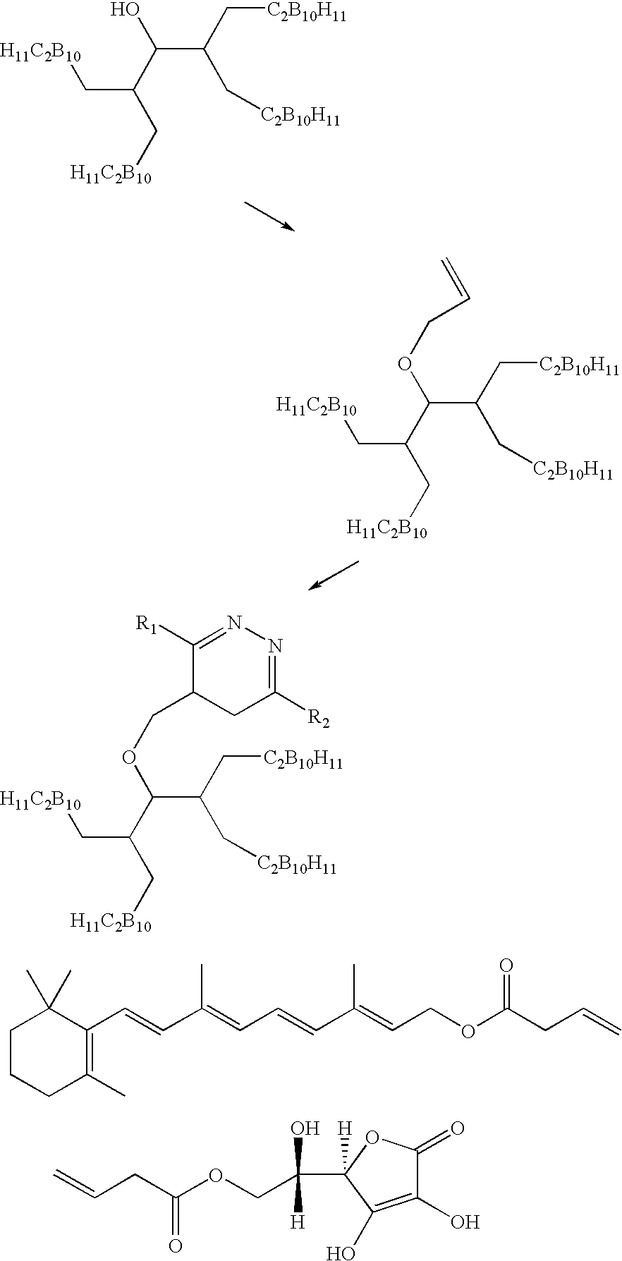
C(C(C[C2B10H11])C[C2B10H11])(C(C[H11C2B10])C[H11C2B10])O.C(C(C[C2B10H11])C[C2B10H11])(C(C[H11C2B10])C[H11C2B10])OCC=C.C(C(C[C2B10H11])C[C2B10H11])(C(C[H11C2B10])C[H11C2B10])OCC1CC([R2])=NN=C1[R1].C1CCC(C)=C(C=CC(C)=CC=CC(=CCOC(CC=C)=O)C)C1(C)C.C=CCC(OCC([H])(O)C1([H])OC(=O)C(O)=C1O)=O
